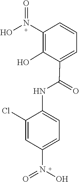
O=N(C1=C(O)C(C(NC2=CC=C(N(O)=O)C=C2Cl)=O)=CC=C1)O
